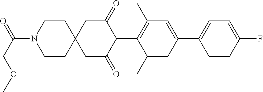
C1(C)=CC(C2=CC=C(F)C=C2)=CC(C)=C1C1C(=O)CC2(CC1=O)CCN(C(COC)=O)CC2
